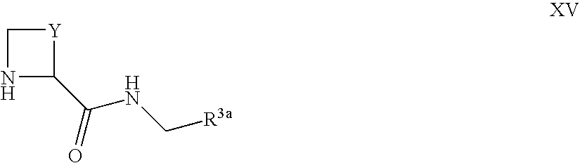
C1NC(C(=O)NC[R3a])[Y]1
